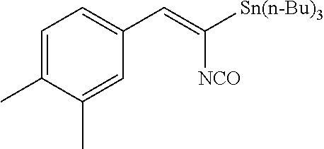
C1=C(C)C(C)=CC(C=C([Sn(n-Bu)3])[NCO])=C1
